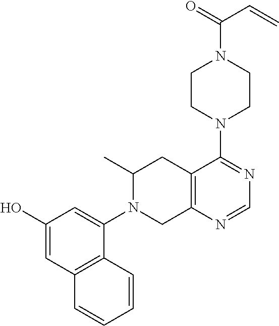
C12=C(N=CN=C1N1CCN(C(=O)C=C)CC1)CN(C1=CC(O)=CC3=C1C=CC=C3)C(C)C2
